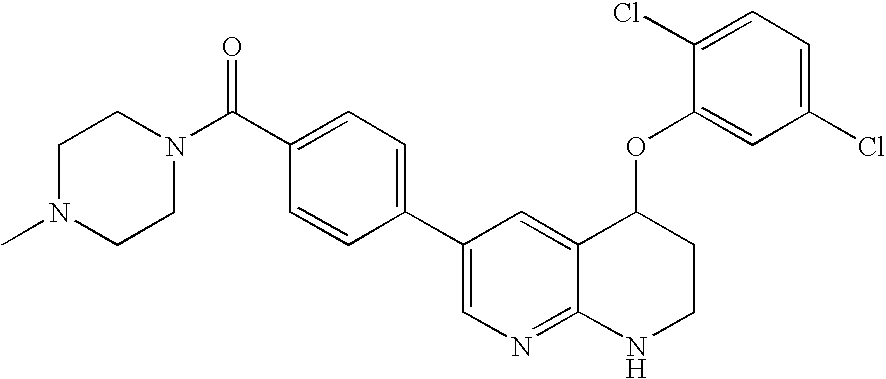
C1N(C)CCN(C(=O)C2=CC=C(C3=CN=C4C(=C3)C(OC3=CC(Cl)=CC=C3Cl)CCN4)C=C2)C1
